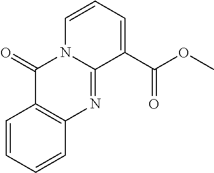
C(=O)(C1=CC=CN2C1=NC1=C(C2=O)C=CC=C1)OC
